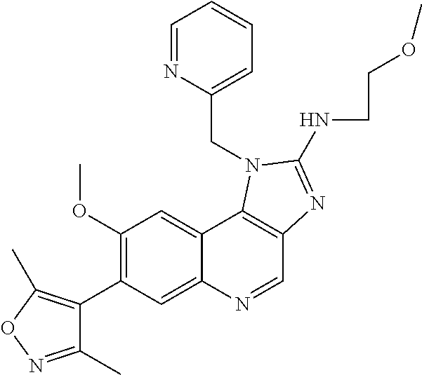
C1(OC)=C(C2=C(C)ON=C2C)C=C2C(=C1)C1=C(C=N2)N=C(NCCOC)N1CC1=CC=CC=N1
